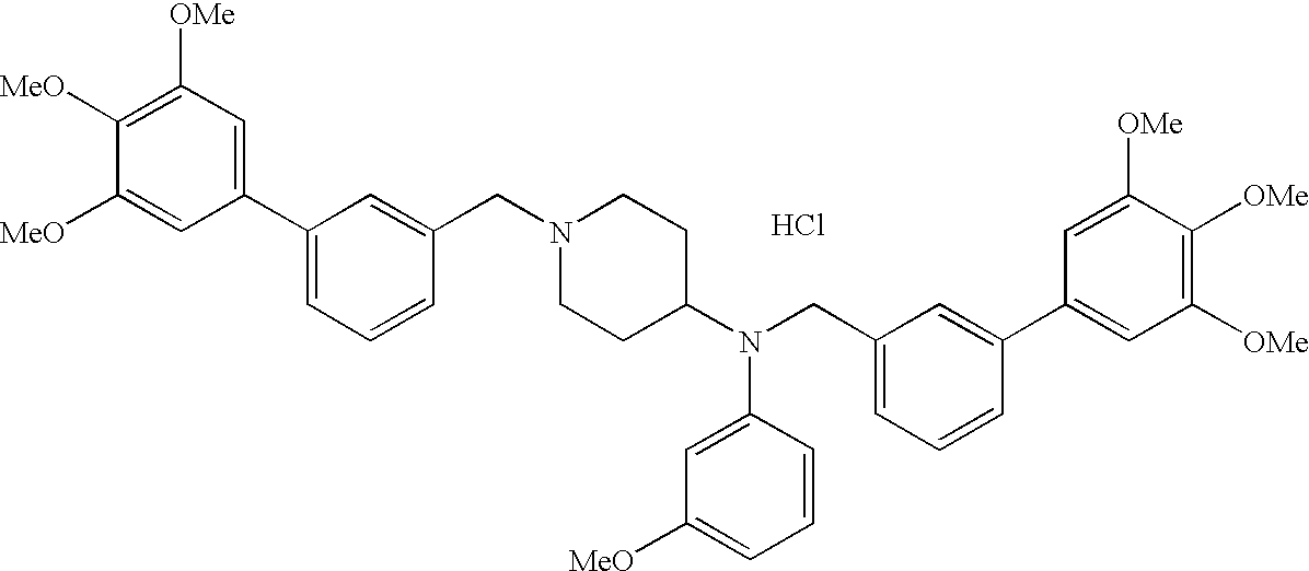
C1([OMe])=C([MeO])C([MeO])=CC(C2=CC=CC(CN3CCC(N(CC4=CC=CC(C5=CC([OMe])=C([OMe])C([OMe])=C5)=C4)C4=CC([MeO])=CC=C4)CC3)=C2)=C1.Cl
